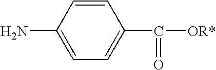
C1=CC(N)=CC=C1C([OR*])=O
